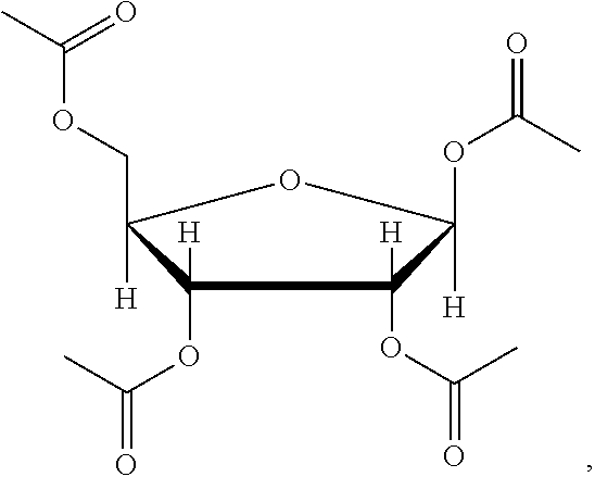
C1(OC(=O)C)([H])C([H])(COC(C)=O)OC([H])(OC(=O)C)C1(OC(=O)C)[H]
